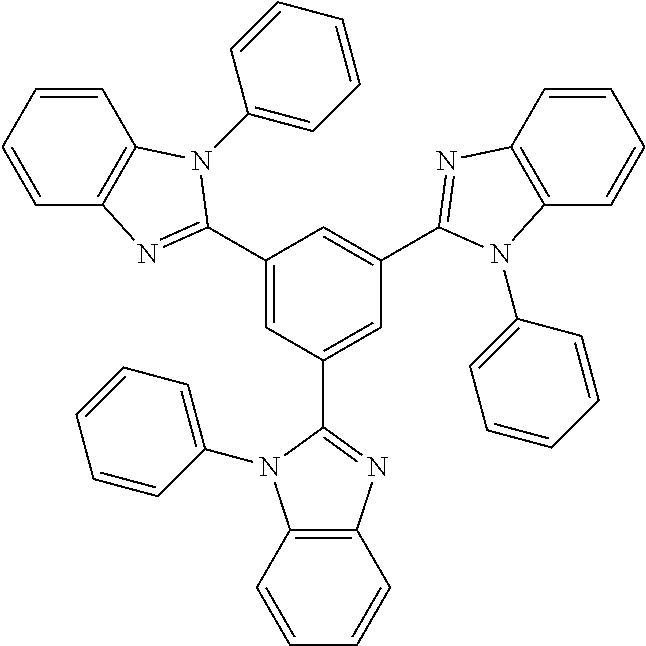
C1(C2=NC3=C(C=CC=C3)N2C2=CC=CC=C2)=CC(C2=NC3=C(C=CC=C3)N2C2=CC=CC=C2)=CC(C2=NC3=C(C=CC=C3)N2C2=CC=CC=C2)=C1
